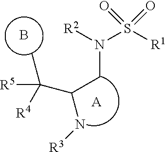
C(CN(S(=O)([R1])=O)[R2])(C([R4])(C)[R5])N[R3].B.[A]
